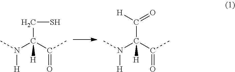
N([H])(C)C(C(C)=O)(CS)[H].N([H])(C)C(C(C)=O)(C(=O)[H])[H]
